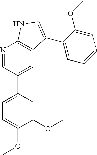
C1(OC)=CC(C2=CC3=C(N=C2)NC=C3C2=CC=CC=C2OC)=CC=C1OC
